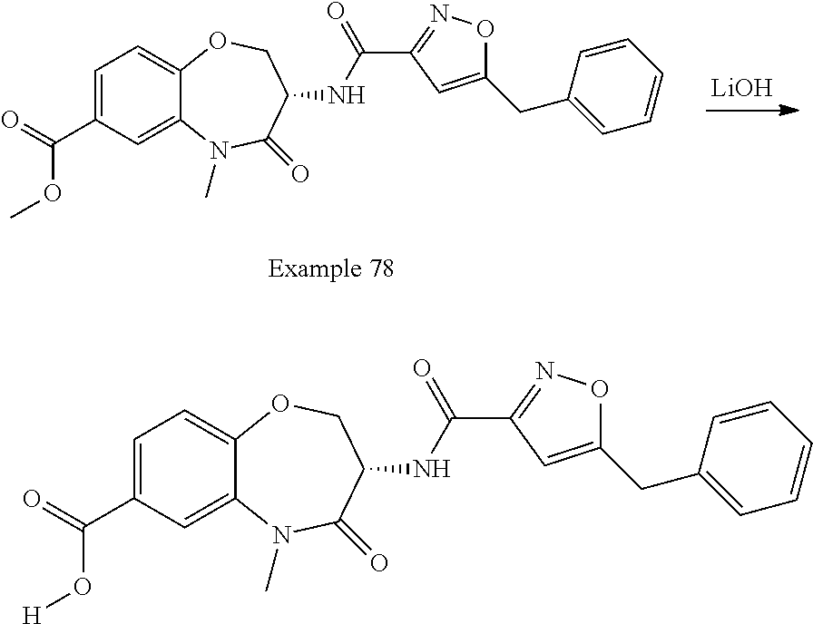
C1=C(C(=O)OC)C=C2C(=C1)OCC(NC(=O)C1=NOC(CC3=CC=CC=C3)=C1)C(=O)N2C.[LiOH].C1=C(C(=O)O[H])C=C2C(=C1)OCC(NC(=O)C1=NOC(CC3=CC=CC=C3)=C1)C(=O)N2C
